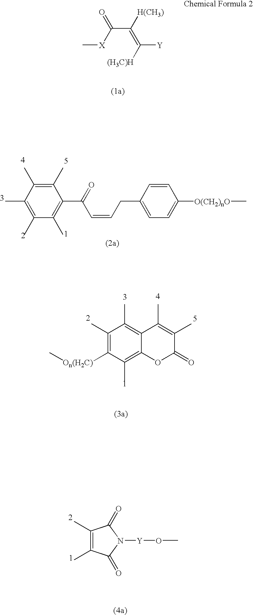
C(C(=C([Y])[(H3C)H])[H(CH3)])([X]C)=O.C1(C)=C(C)C(C)=C(C)C(C)=C1C(C=CCC1=CC=C([O(CH2)nO]C)C=C1)=O.C1(C)=C([On(H2C)]C)C(C)=C2C(=C1C)C(C)=C(C)C(=O)O2.C1(C)=C(C)C(=O)N([Y]OC)C1=O
